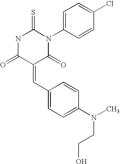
N1C(=O)C(=CC2=CC=C(N(C)CCO)C=C2)C(=O)N(C2=CC=C(Cl)C=C2)C1=S
